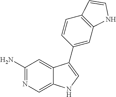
C1(N)=NC=C2C(=C1)C(C1=CC3=C(C=C1)C=CN3)=CN2
